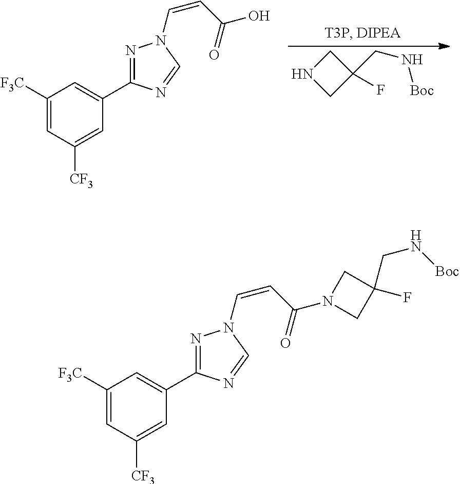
C1([F3C])=CC([CF3])=CC(C2=NN(C=CC(=O)O)C=N2)=C1.C1NCC1(F)CN[Boc].C1([F3C])=CC([CF3])=CC(C2=NN(C=CC(=O)N3CC(CN[Boc])(F)C3)C=N2)=C1
